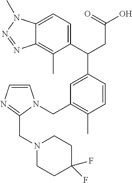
C1(C(CC(=O)O)C2=CC(CN3C=CN=C3CN3CCC(F)(F)CC3)=C(C)C=C2)=CC=C2C(=C1C)N=NN2C
